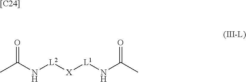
[X]([L2]NC(=O)C)[L1]NC(=O)C.[[C24]]
